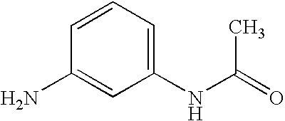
C1=CC=C(NC(=O)C)C=C1N
